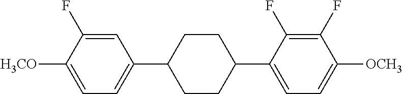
C1=C(F)C([H3CO])=CC=C1C1CCC(C2=CC=C([OCH3])C(F)=C2F)CC1
